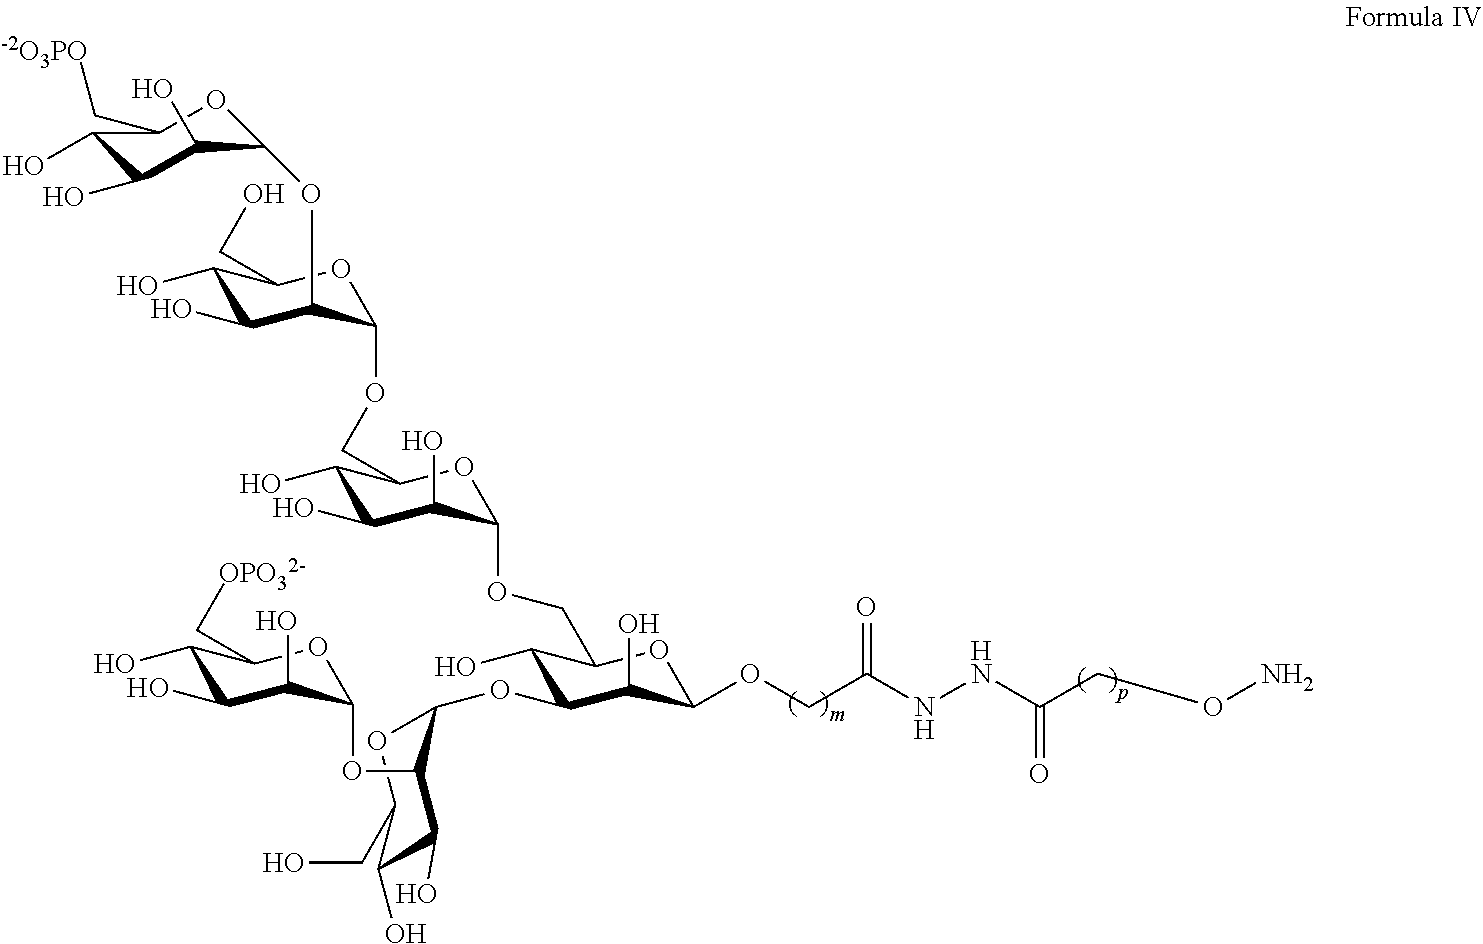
C1(O)C(OC2C(OC3C(O)C(O)C(O)C(C[OPO32-])O3)C(O)C(O)C(CO)O2)C(O)C(OCC(NNC(CON)=O)=O)OC1COC1C(O)C(O)C(O)C(COC2C(OC3C(O)C(O)C(O)C(C[-2O3PO])O3)C(O)C(O)C(CO)O2)O1
